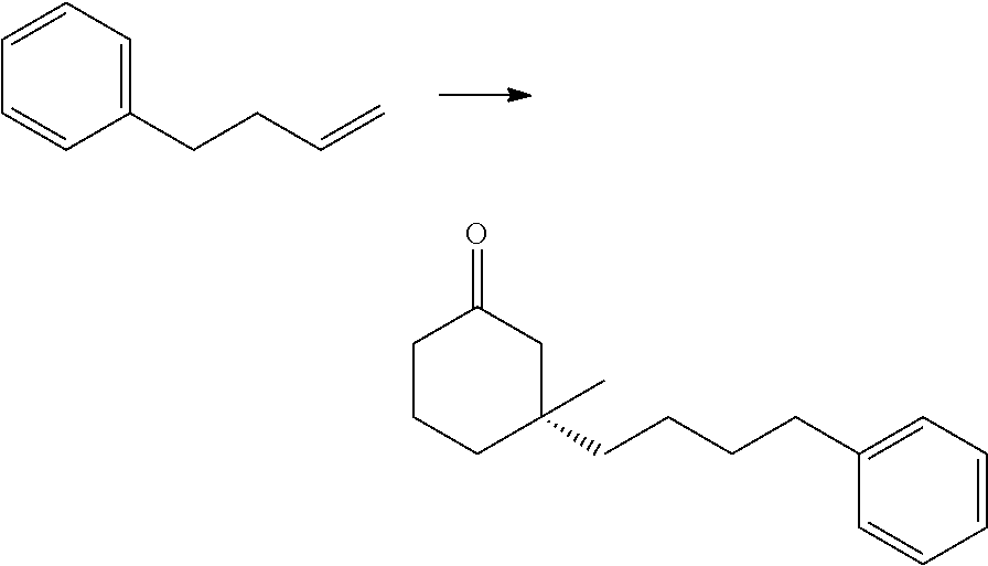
C1(CCC=C)=CC=CC=C1.C1CCC(C)(CCCCC2=CC=CC=C2)CC1=O
